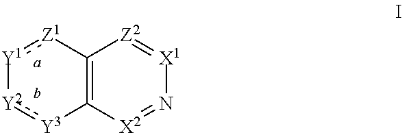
C12=C([X2]=N[X1]=[Z2]1)[Y3]:[Y2][Y1]:[Z1]2
